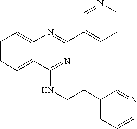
C1=CC=C2C(=C1)N=C(C1=CC=CN=C1)N=C2NCCC1=CC=CN=C1
